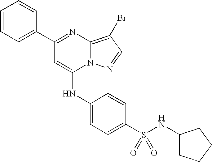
C1=C(C2=NC3=C(Br)C=NN3C(NC3=CC=C(S(NC4CCCC4)(=O)=O)C=C3)=C2)C=CC=C1
